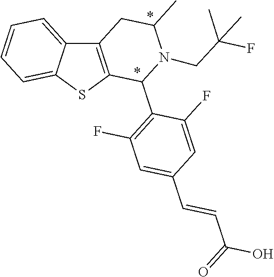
C12=C(SC3=CC=CC=C13)C(C1=C(F)C=C(C=CC(O)=O)C=C1F)N(CC(F)(C)C)C(C)C2
